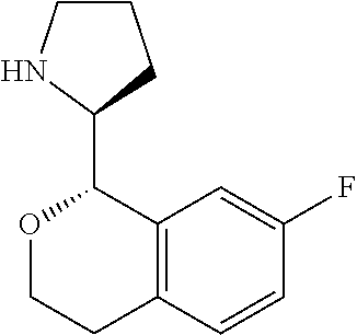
O1CCC2=C(C1C1CCCN1)C=C(F)C=C2
